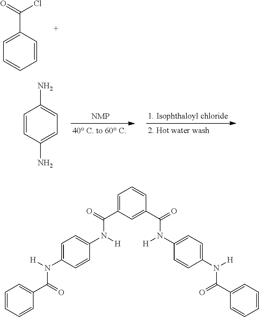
C1=CC(C(=O)Cl)=CC=C1.C1=CC(N)=CC=C1N.C1=C(C(=O)N([H])C2=CC=C(N([H])C(=O)C3=CC=CC=C3)C=C2)C=C(C(=O)N(C2=CC=C(N([H])C(C3=CC=CC=C3)=O)C=C2)[H])C=C1
